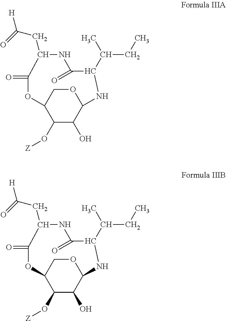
C1(O[Z])C(O)C2OCC1OC(=O)C(CC([H])=O)NC(=O)C(C(C)CC)N2.C1(O[Z])C(O)C2OCC1OC(=O)C(CC([H])=O)NC(=O)C(C(C)CC)N2
